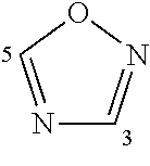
N1=CON=C1
